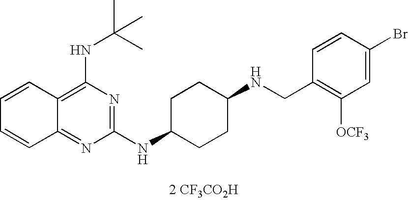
C12=C(NC(C)(C)C)N=C(NC3CCC(NCC4=C([OCF3])C=C(Br)C=C4)CC3)N=C1C=CC=C2.[2 CF3CO2H]
